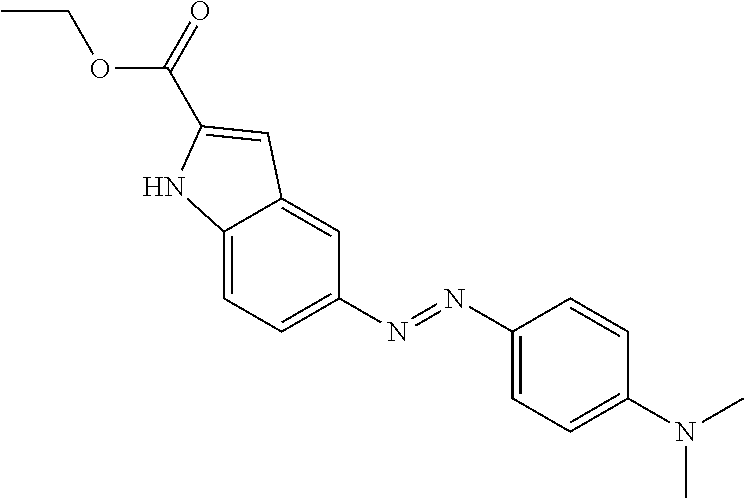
N(C1=CC=C2C(=C1)C=C(C(OCC)=O)N2)=NC1=CC=C(N(C)C)C=C1
